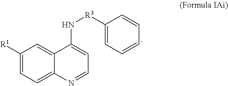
C1([R1])=CC=C2C(=C1)C(N[R3]C1=CC=CC=C1)=CC=N2
